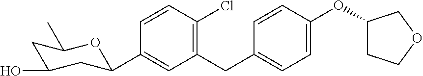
C1=CC(Cl)=C(CC2=CC=C(OC3CCOC3)C=C2)C=C1C1CC(O)CC(C)O1
